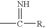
CC([R])=N
